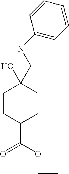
C1CC(C(OCC)=O)CCC1(O)CNC1=CC=CC=C1
